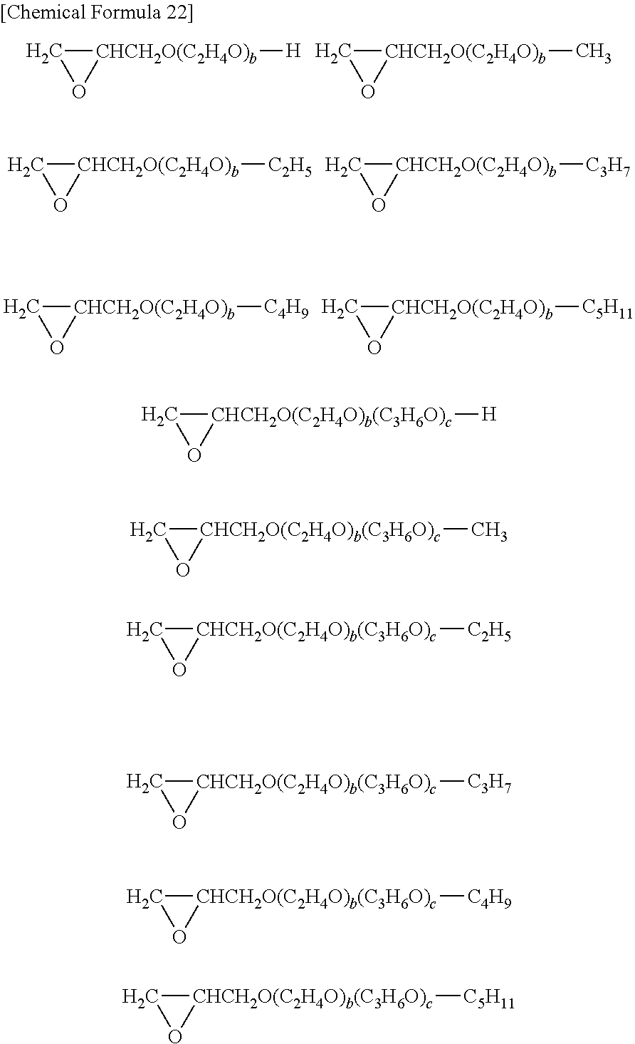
[CHCH2O(C2H4O)b]1([C2H5])CO1.[CHCH2O(C2H4O)b]1([C3H7])CO1.[CHCH2O(C2H4O)b]1([H])CO1.[CHCH2O(C2H4O)b]1(C)CO1.[CHCH2O(C2H4O)b]1([C4H9])CO1.[CHCH2O(C2H4O)b]1([C5H11])CO1.[CHCH2O(C2H4O)b(C3H6O)c]1([H])CO1.[CHCH2O(C2H4O)b(C3H6O)c]1(C)CO1.[CHCH2O(C2H4O)b(C3H6O)c]1([C2H5])CO1.[CHCH2O(C2H4O)b(C3H6O)c]1([C3H7])CO1.[CHCH2O(C2H4O)b(C3H6O)c]1([C4H9])CO1.[CHCH2O(C2H4O)b(C3H6O)c]1([C5H11])CO1
